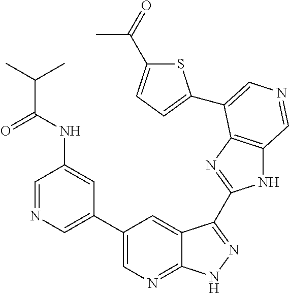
C1(C2=CN=CC(NC(C(C)C)=O)=C2)=CN=C2C(=C1)C(C1=NC3=C(N1)C=NC=C3C1=CC=C(C(C)=O)S1)=NN2
